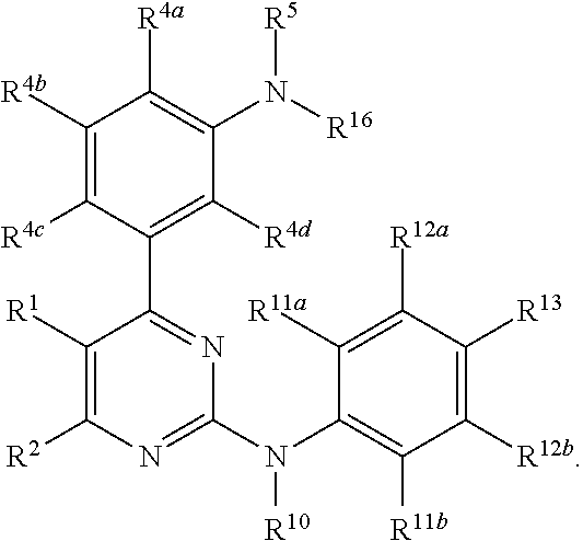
C1([R1])=C([R2])N=C(N([R10])C2=C([R11b])C([R12b])=C([R13])C([R12a])=C2[R11a])N=C1C1=C([R4d])C(N([R16])[R5])=C([R4a])C([R4b])=C1[R4c]
